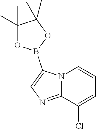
N12C(=NC=C1B1OC(C)(C)C(C)(C)O1)C(Cl)=CC=C2
